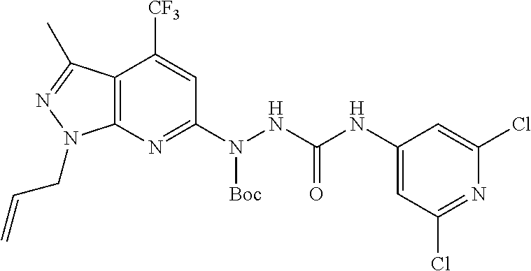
C12=C(N=C(N([Boc])NC(NC3=CC(Cl)=NC(Cl)=C3)=O)C=C1[CF3])N(CC=C)N=C2C
